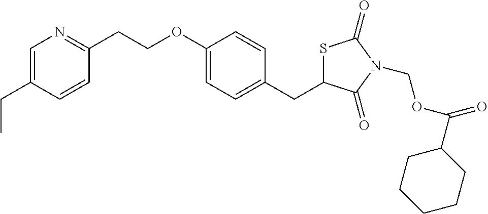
C1=C(CC)C=CC(CCOC2=CC=C(CC3SC(=O)N(COC(C4CCCCC4)=O)C3=O)C=C2)=N1
